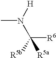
[H]N(C)C([R6])([R5b])[R5a]
